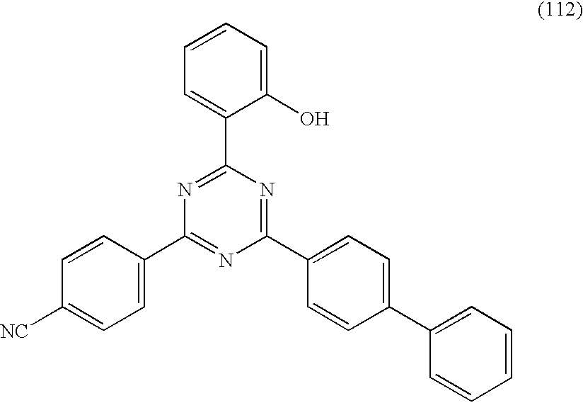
C1([NC])=CC=C(C2=NC(C3=CC=C(C4=CC=CC=C4)C=C3)=NC(C3=CC=CC=C3O)=N2)C=C1
